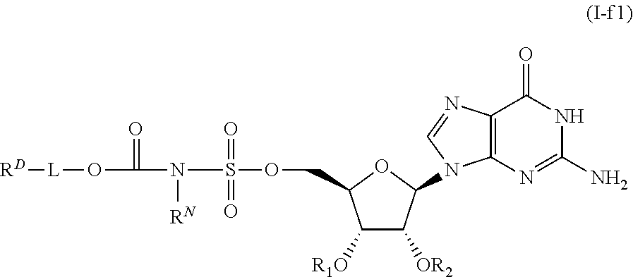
[RD][L]OC(N(S(OCC1C([R1O])C([OR2])C(N2C3=C(C(=O)NC(N)=N3)N=C2)O1)(=O)=O)[RN])=O
